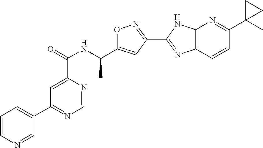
C1=NC(C(=O)NC(C2=CC(C3=NC4=C(N3)N=C(C3(C)CC3)C=C4)=NO2)C)=CC(C2=CC=CN=C2)=N1
